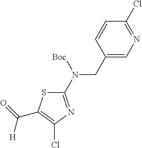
S1C(N(CC2=CN=C(Cl)C=C2)[Boc])=NC(Cl)=C1C(=O)[H]
